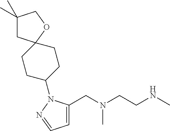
C1(CN(CCNC)C)=CC=NN1C1CCC2(CC1)CC(C)(C)CO2
